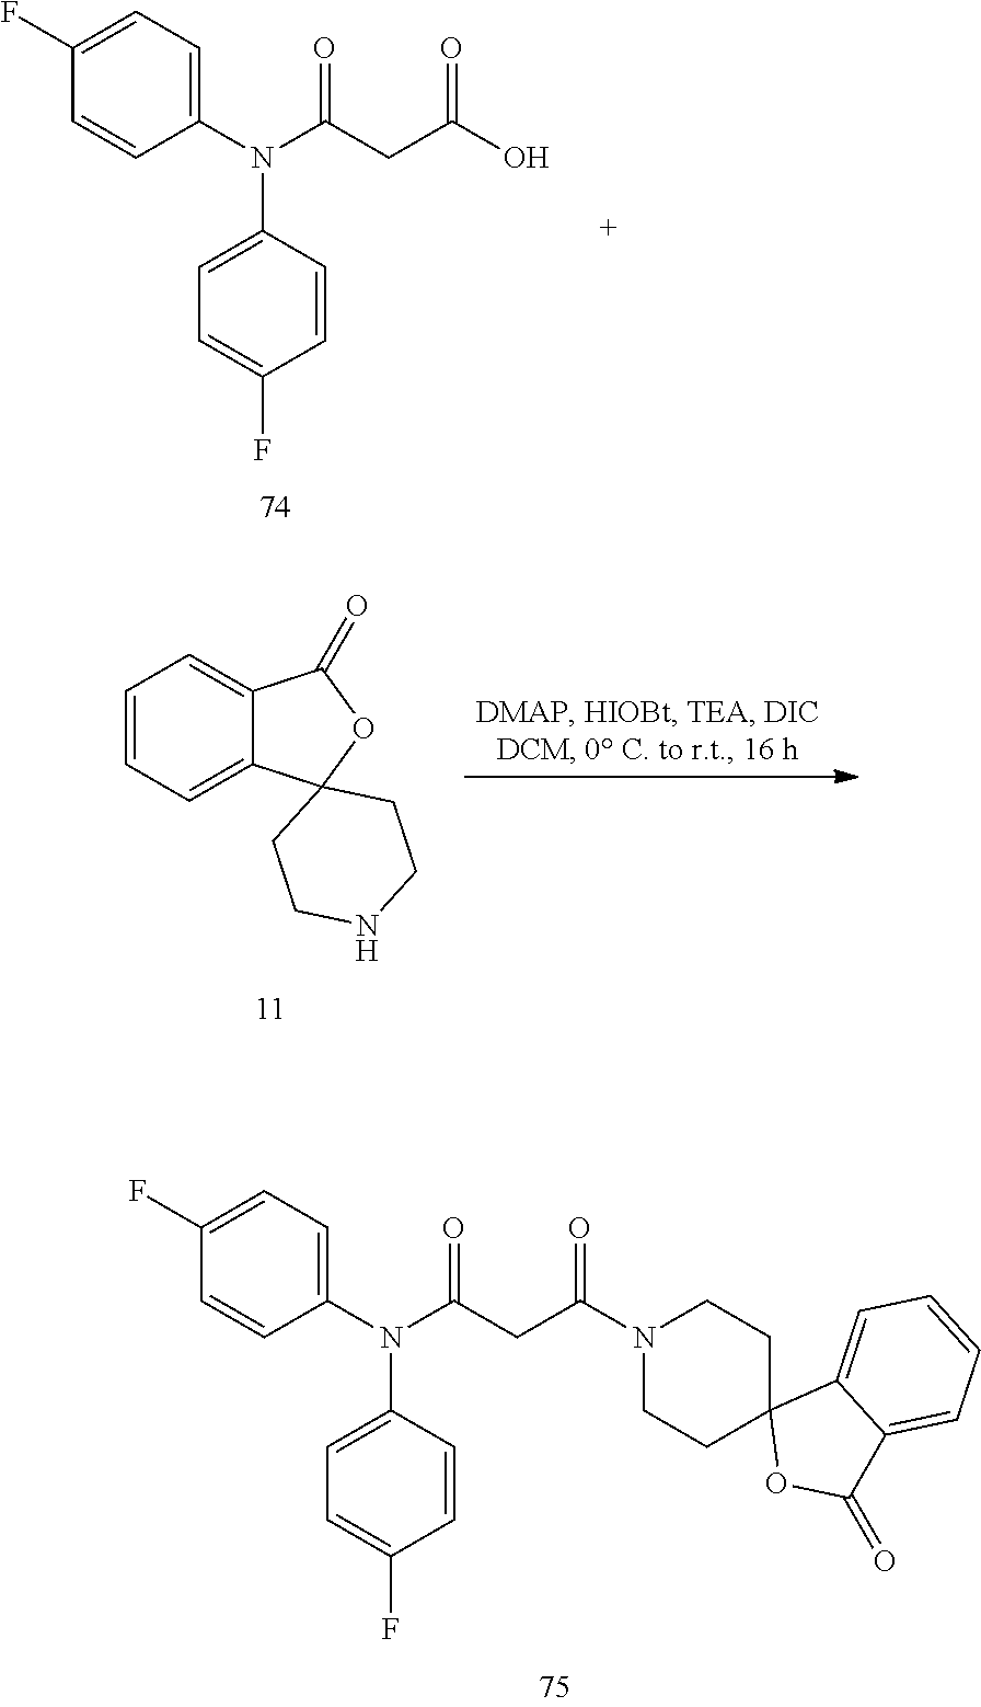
C(C(N(C1=CC=C(F)C=C1)C1=CC=C(F)C=C1)=O)C(=O)N1CCC2(CC1)OC(=O)C1=CC=CC=C21.C(C(N(C1=CC=C(F)C=C1)C1=CC=C(F)C=C1)=O)C(=O)O.C1=CC=C2C(=C1)C(=O)OC21CCNCC1
